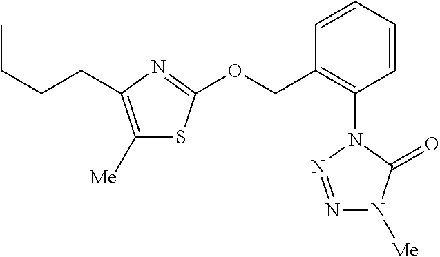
C1=CC=CC(N2N=NN([Me])C2=O)=C1COC1=NC(CCCC)=C([Me])S1
